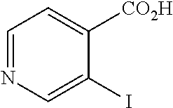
C1=NC=C(I)C([CO2H])=C1
